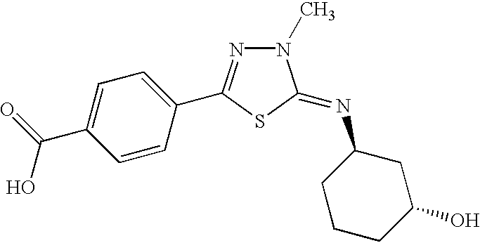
C1=CC(C2=NN(C)C(=NC3CCCC(O)C3)S2)=CC=C1C(=O)O
